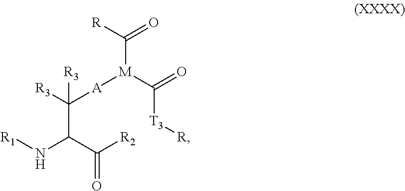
[R3]C([A][M](C([R])=O)C(=O)[T3][R])(C(C([R2])=O)N[R1])[R3]
